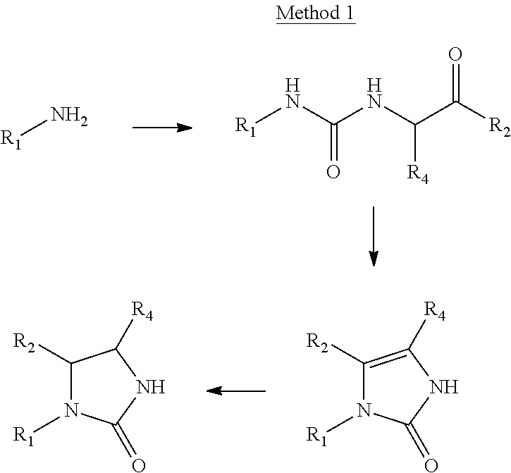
[R1]NC(NC(C([R2])=O)[R4])=O.[R1]N.C1([R2])N([R1])C(=O)NC1[R4].C1([R2])=C([R4])NC(=O)N1[R1]
